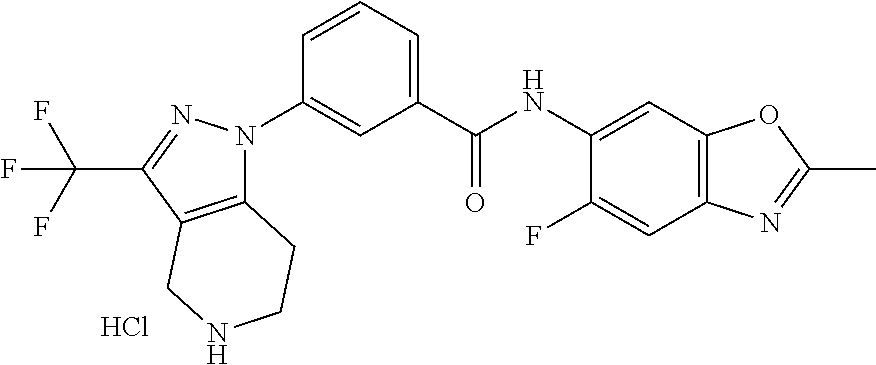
C1(C(NC2=CC3=C(C=C2F)N=C(C)O3)=O)=CC=CC(N2C3=C(C(C(F)(F)F)=N2)CNCC3)=C1.Cl
